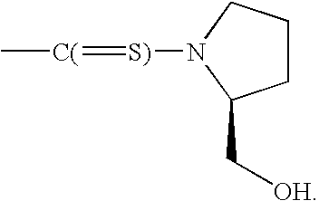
C1CCN([S)]=[C(]C)C1C[OH]
